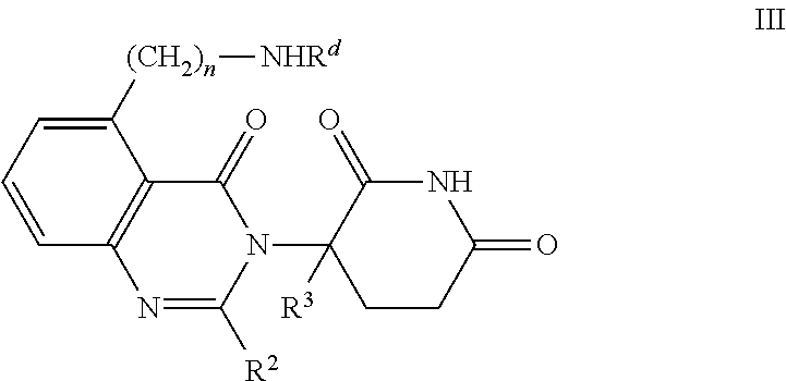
N1C(=O)C(N2C(=O)C3=C(N=C2[R2])C=CC=C3[(CH2)n][NHRd])([R3])CCC1=O
